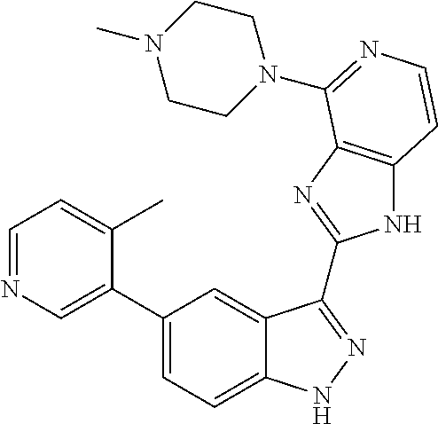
C1(C2=CN=CC=C2C)=CC=C2C(=C1)C(C1=NC3=C(N1)C=CN=C3N1CCN(C)CC1)=NN2
